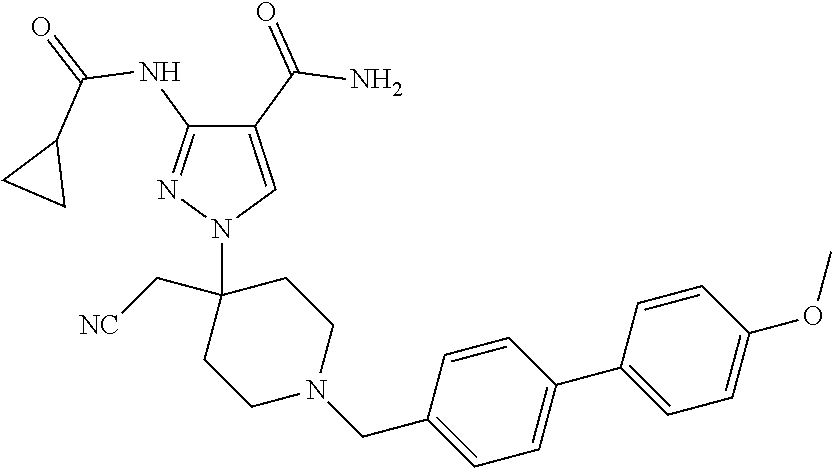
C1(C(=O)N)=CN(C2(C[NC])CCN(CC3=CC=C(C4=CC=C(OC)C=C4)C=C3)CC2)N=C1NC(=O)C1CC1
